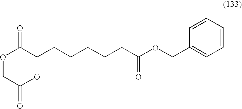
O1CC(=O)OC(CCCCCC(OCC2=CC=CC=C2)=O)C1=O
